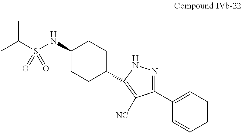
CC(S(NC1CCC(C2=C([NC])C(C3=CC=CC=C3)=NN2)CC1)(=O)=O)C
